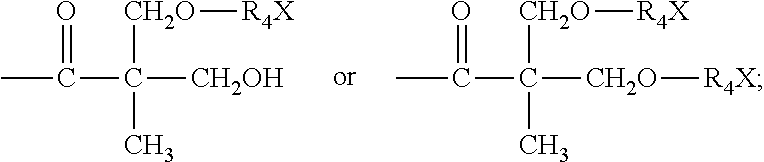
CC(C([CH2OH])([CH2O][R4X])C)=O.CC(C([CH2O][R4X])([CH2O][R4X])C)=O
